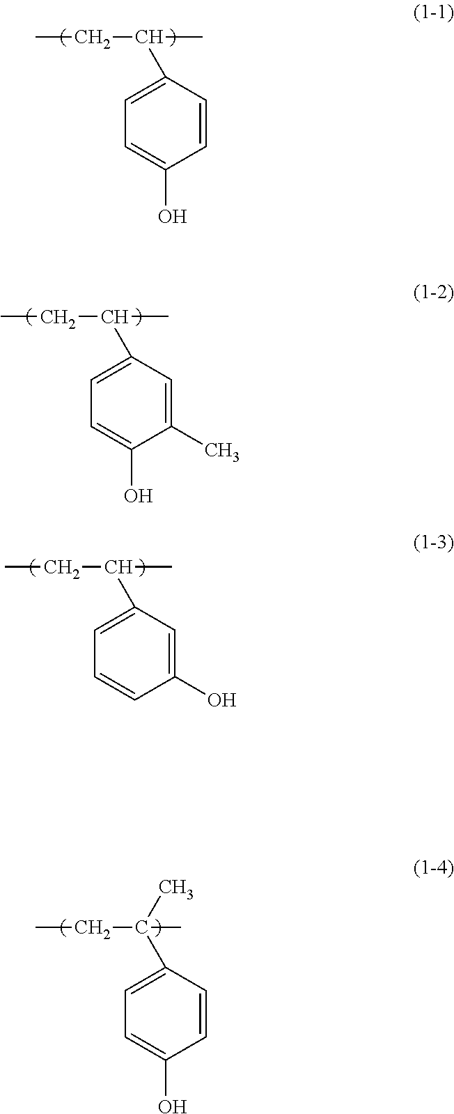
C(C)C(C)C1=CC=C(O)C=C1.C(C)C(C)C1=CC=C(O)C(C)=C1.C(C)C(C)C1=CC=CC(O)=C1.C(C)C(C)(C1=CC=C(O)C=C1)C
